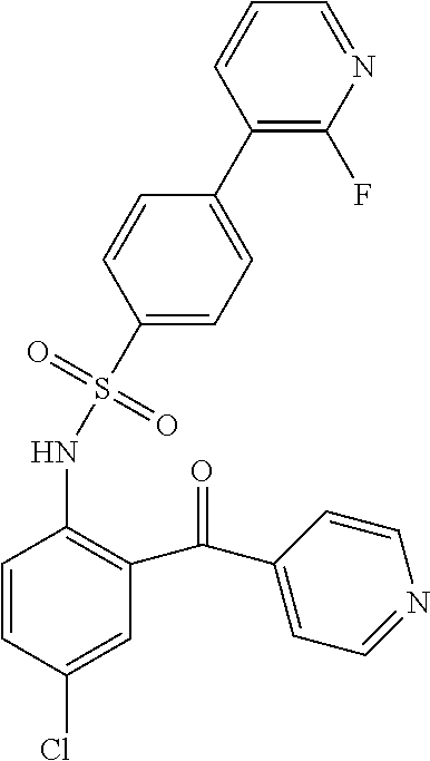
C1(S(NC2=C(C(C3=CC=NC=C3)=O)C=C(Cl)C=C2)(=O)=O)=CC=C(C2=C(F)N=CC=C2)C=C1
